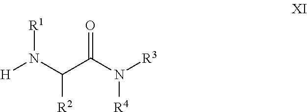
[H]N(C(C(N([R3])[R4])=O)[R2])[R1]
